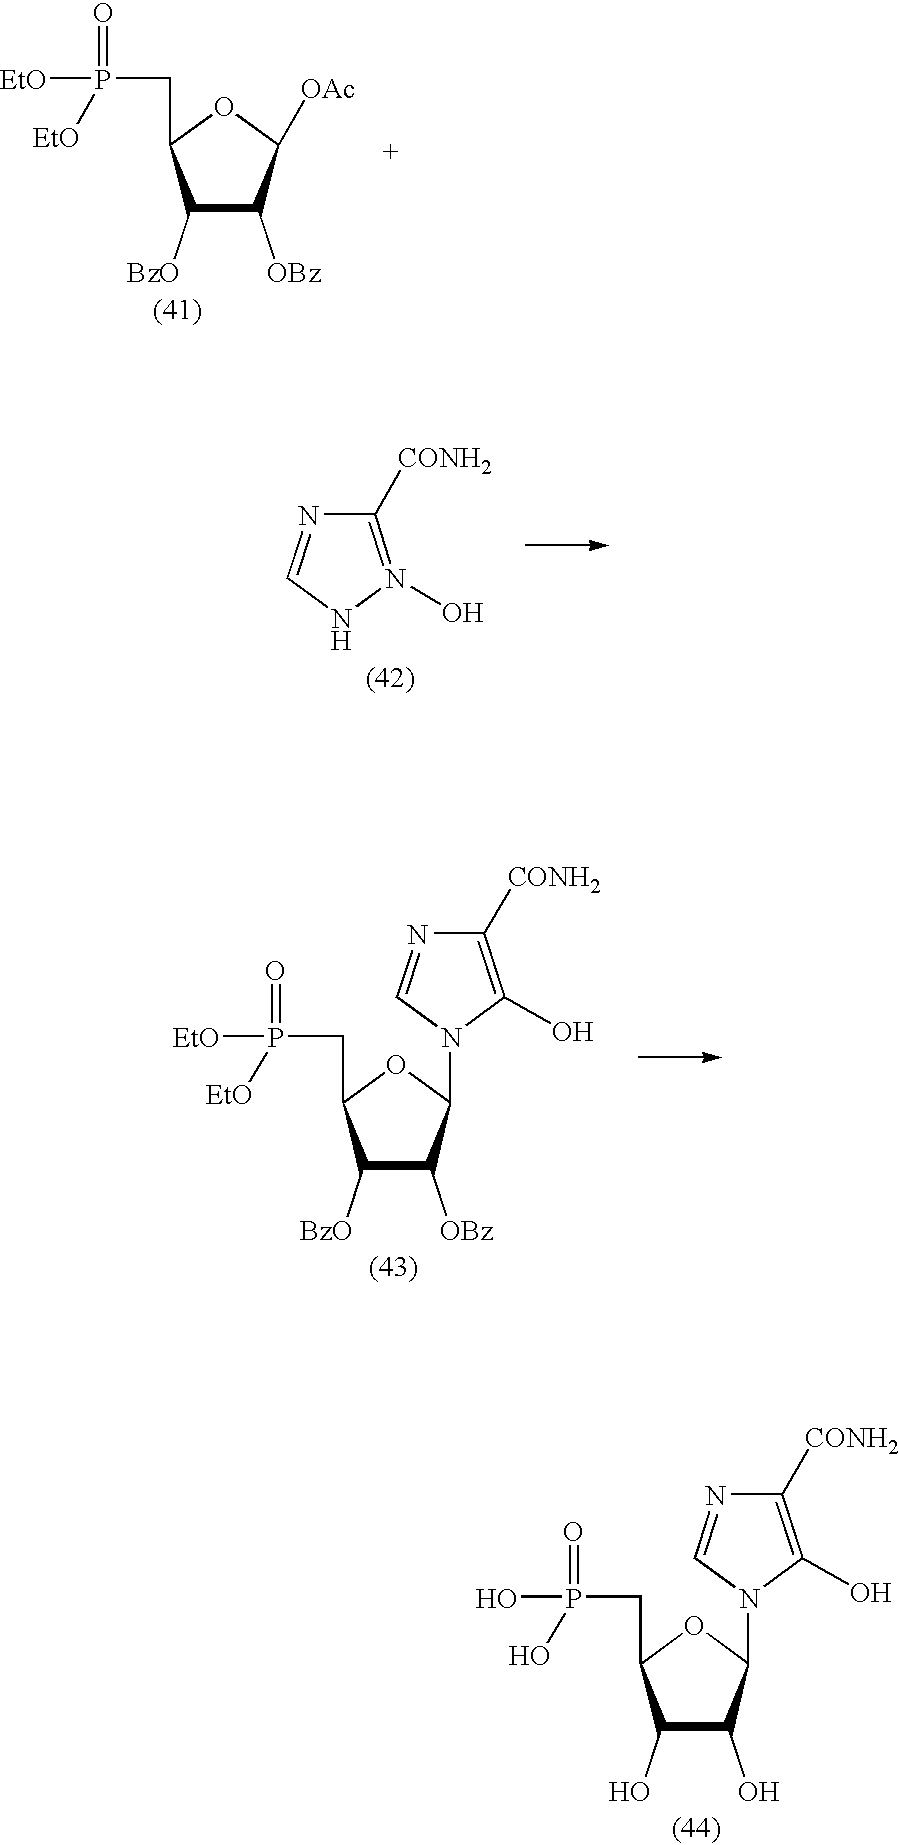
C1([BzO])C([OBz])C(N2C=NC([CONH2])=C2O)OC1CP([EtO])(=O)[EtO].C1([CONH2])=N(O)NC=N1.C1(O)C(O)C(N2C=NC([CONH2])=C2O)OC1CP(=O)(O)O.C1([BzO])C([OBz])C([OAc])OC1CP([EtO])(=O)[EtO]
